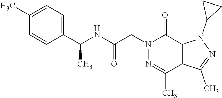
N1=C(C)C2=C(C(=O)N1CC(NC(C1=CC=C(C)C=C1)C)=O)N(C1CC1)N=C2C
